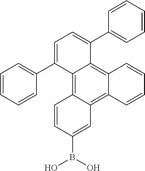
C1=CC2=C3C(=C4C(=C2C=C1)C(C1=CC=CC=C1)=CC=C4C1=CC=CC=C1)C=CC(B(O)O)=C3
